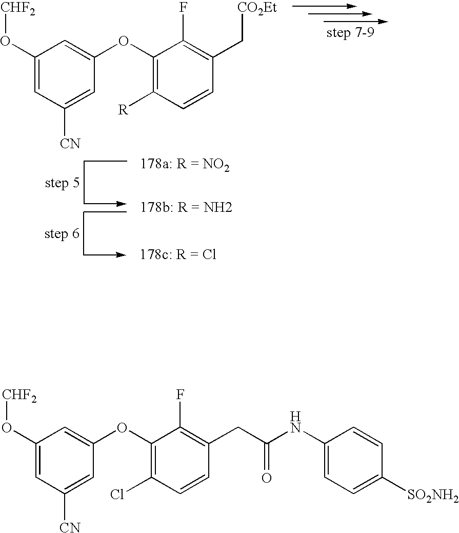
C1(O[CHF2])=CC([CN])=CC(OC2=C([R])C=CC(C[CO2Et])=C2F)=C1.C1(O[CHF2])=CC([CN])=CC(OC2=C(Cl)C=CC(CC(NC3=CC=C([SO2NH2])C=C3)=O)=C2F)=C1
